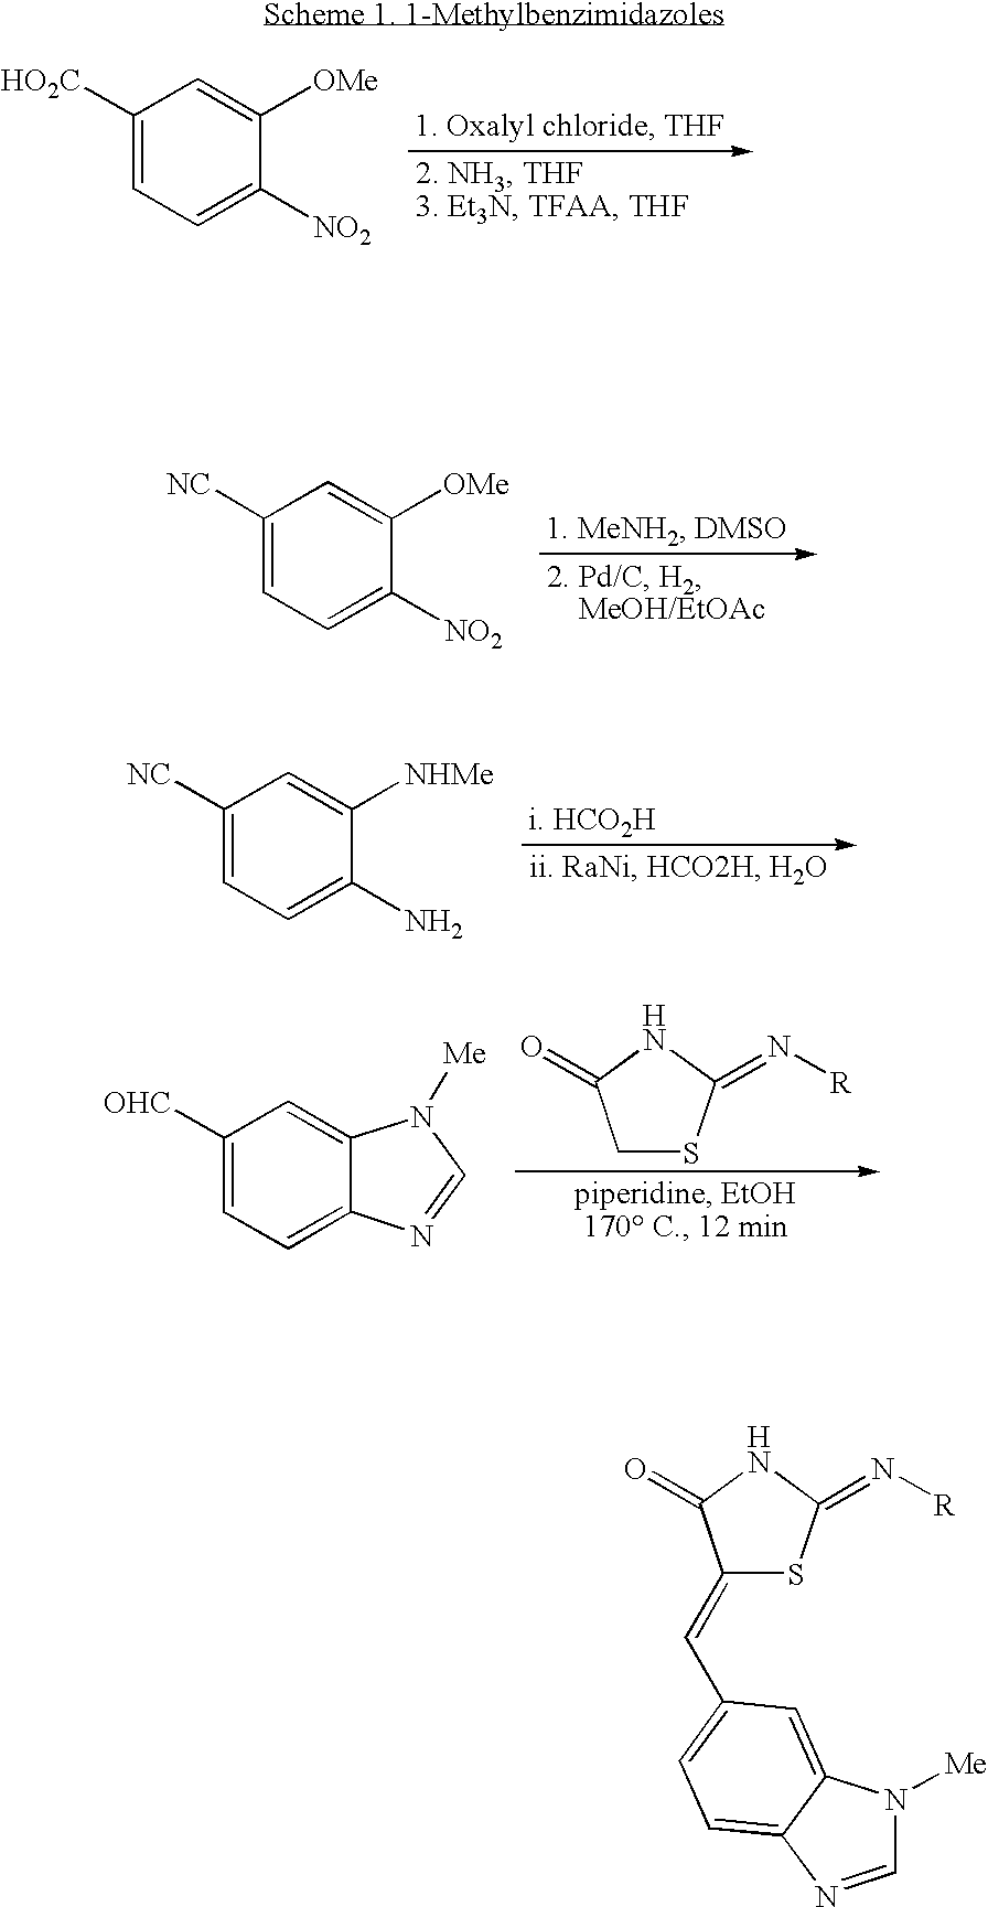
C1([HO2C])=CC=C([NO2])C([OMe])=C1.C1([NC])=CC=C([NO2])C([OMe])=C1.C1([NC])=CC=C(N)C([NHMe])=C1.C1([OHC])=CC=C2C(=C1)N([Me])C=N2.C1SC(=N[R])NC1=O.C1(=CC2=CC=C3C(=C2)N([Me])C=N3)SC(=N[R])NC1=O
